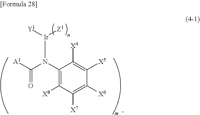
[Ir](N(C([A1])=O)C1=C([X8])C([X7])=C([X6])C([X5])=C1[X4])([Y1])[Z1]
